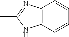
C1=CC2=C(C=C1)N=C(C)N2
